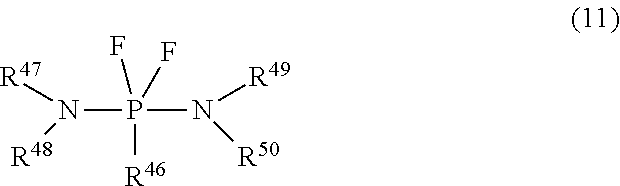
N(P(N([R50])[R49])([R46])(F)F)([R48])[R47]
